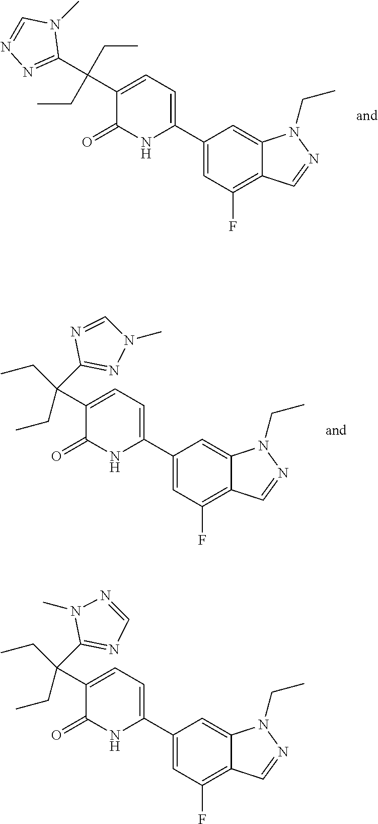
C1(C2=CC=C(C(C3=NN=CN3C)(CC)CC)C(=O)N2)=CC(F)=C2C(=C1)N(CC)N=C2.C1(C2=CC=C(C(C3=NN(C)C=N3)(CC)CC)C(=O)N2)=CC(F)=C2C(=C1)N(CC)N=C2.C1(C2=CC=C(C(C3=NC=NN3C)(CC)CC)C(=O)N2)=CC(F)=C2C(=C1)N(CC)N=C2
